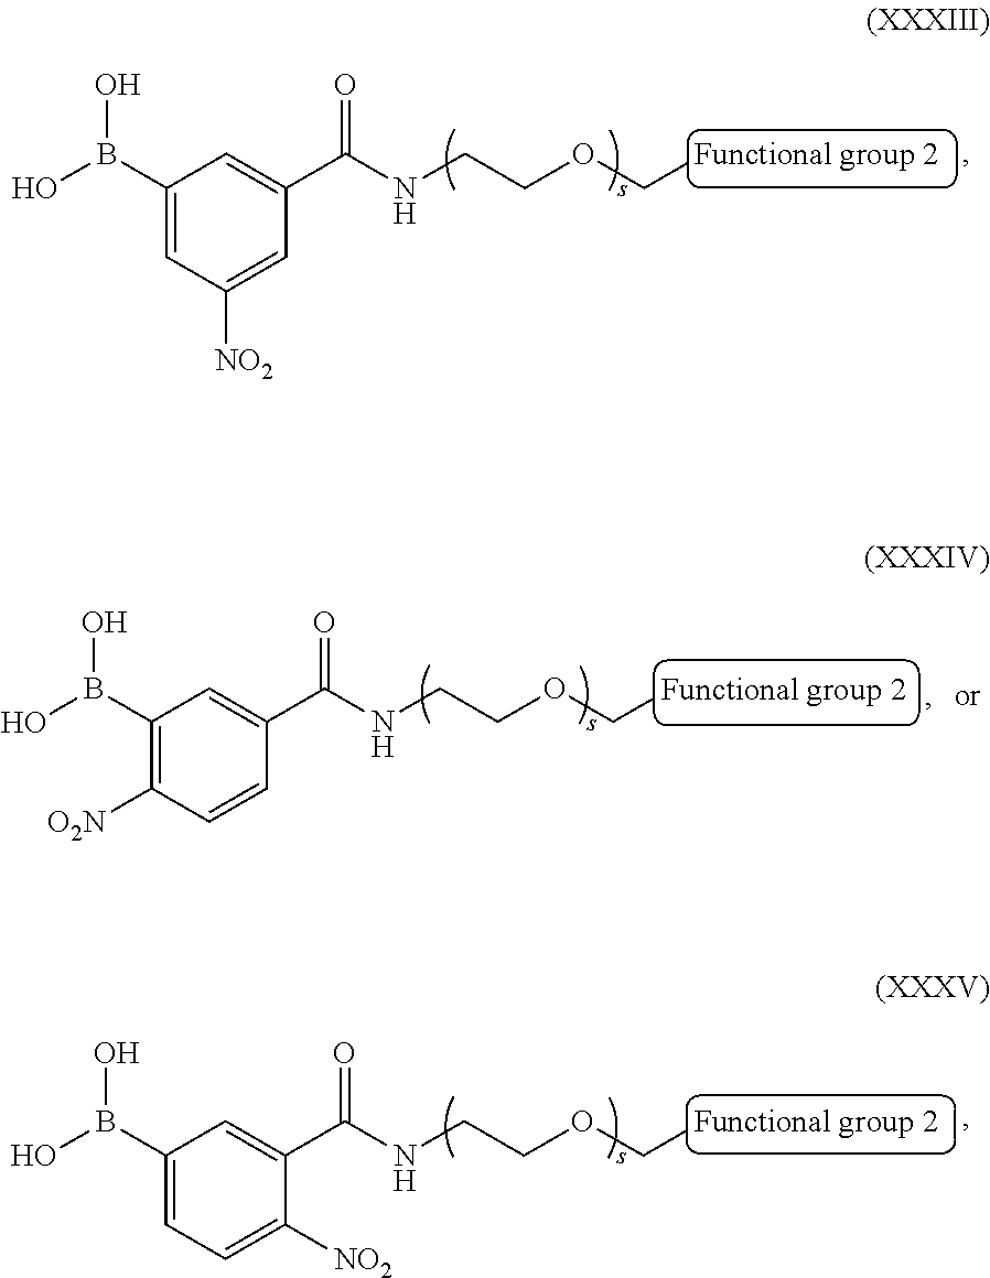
C1(B(O)O)=CC([NO2])=CC(C(NCCOC[Functional group 2])=O)=C1.C1(B(O)O)=C([O2N])C=CC(C(NCCOC[Functional group 2])=O)=C1.C1(B(O)O)=CC=C([NO2])C(C(NCCOC[Functional group 2])=O)=C1
